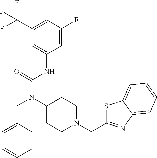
C1(C(F)(F)F)=CC(F)=CC(NC(N(C2CCN(CC3=NC4=CC=CC=C4S3)CC2)CC2=CC=CC=C2)=O)=C1
